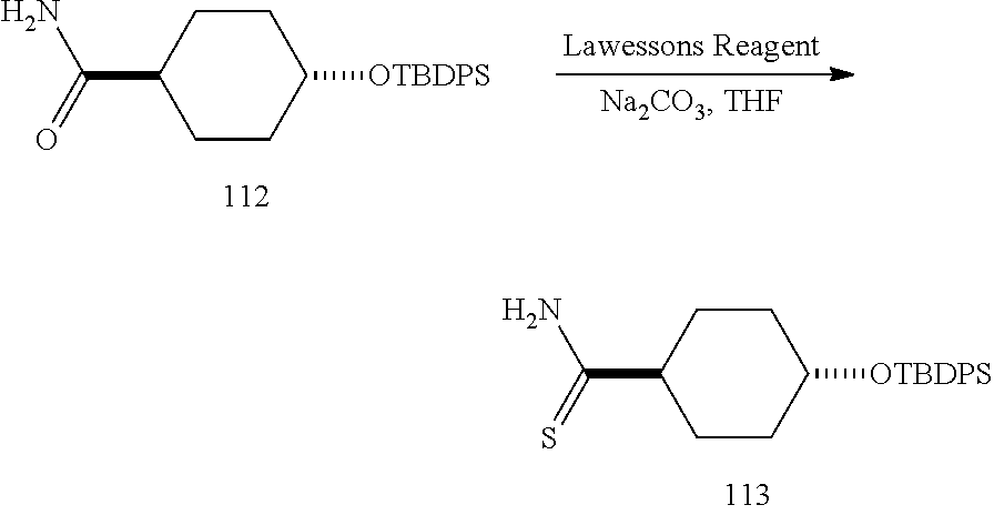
C1CC(C(=S)N)CCC1[OTBDPS].C1CC(C(=O)N)CCC1[OTBDPS]
